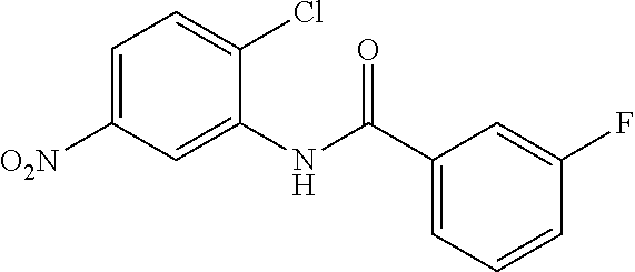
C1=C([O2N])C=C(NC(C2=CC=CC(F)=C2)=O)C(Cl)=C1
